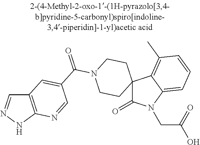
C1=NNC2=C1C=C(C(N1CCC3(CC1)C(=O)N(CC(=O)O)C1=CC=CC(C)=C31)=O)C=N2
